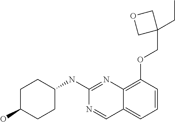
C1C(O)CCC(NC2=NC3=C(OCC4(CC)COC4)C=CC=C3C=N2)C1
